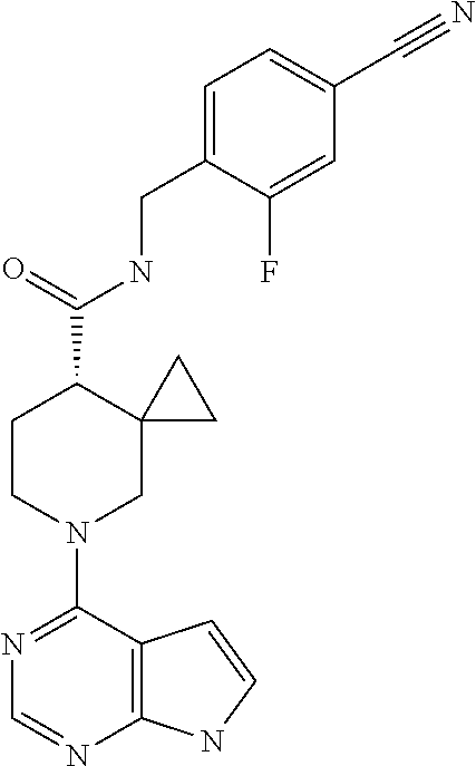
N1=C(N2CC3(C(C(=O)NCC4=CC=C(C#N)C=C4F)CC2)CC3)C2=C(N=C1)NC=C2
